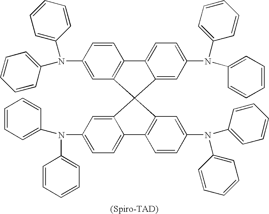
C1(N(C2=CC=CC=C2)C2=CC=CC=C2)=CC2=C(C=C1)C1=CC=C(N(C3=CC=CC=C3)C3=CC=CC=C3)C=C1C21C2=CC(N(C3=CC=CC=C3)C3=CC=CC=C3)=CC=C2C2=C1C=C(N(C1=CC=CC=C1)C1=CC=CC=C1)C=C2
